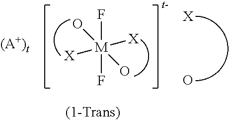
F[M](F)([X])([X])(O)O.[X].O
